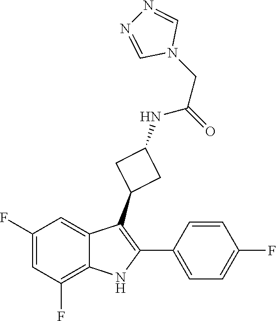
C1(F)=CC(F)=C2C(=C1)C(C1CC(NC(=O)CN3C=NN=C3)C1)=C(C1=CC=C(F)C=C1)N2
